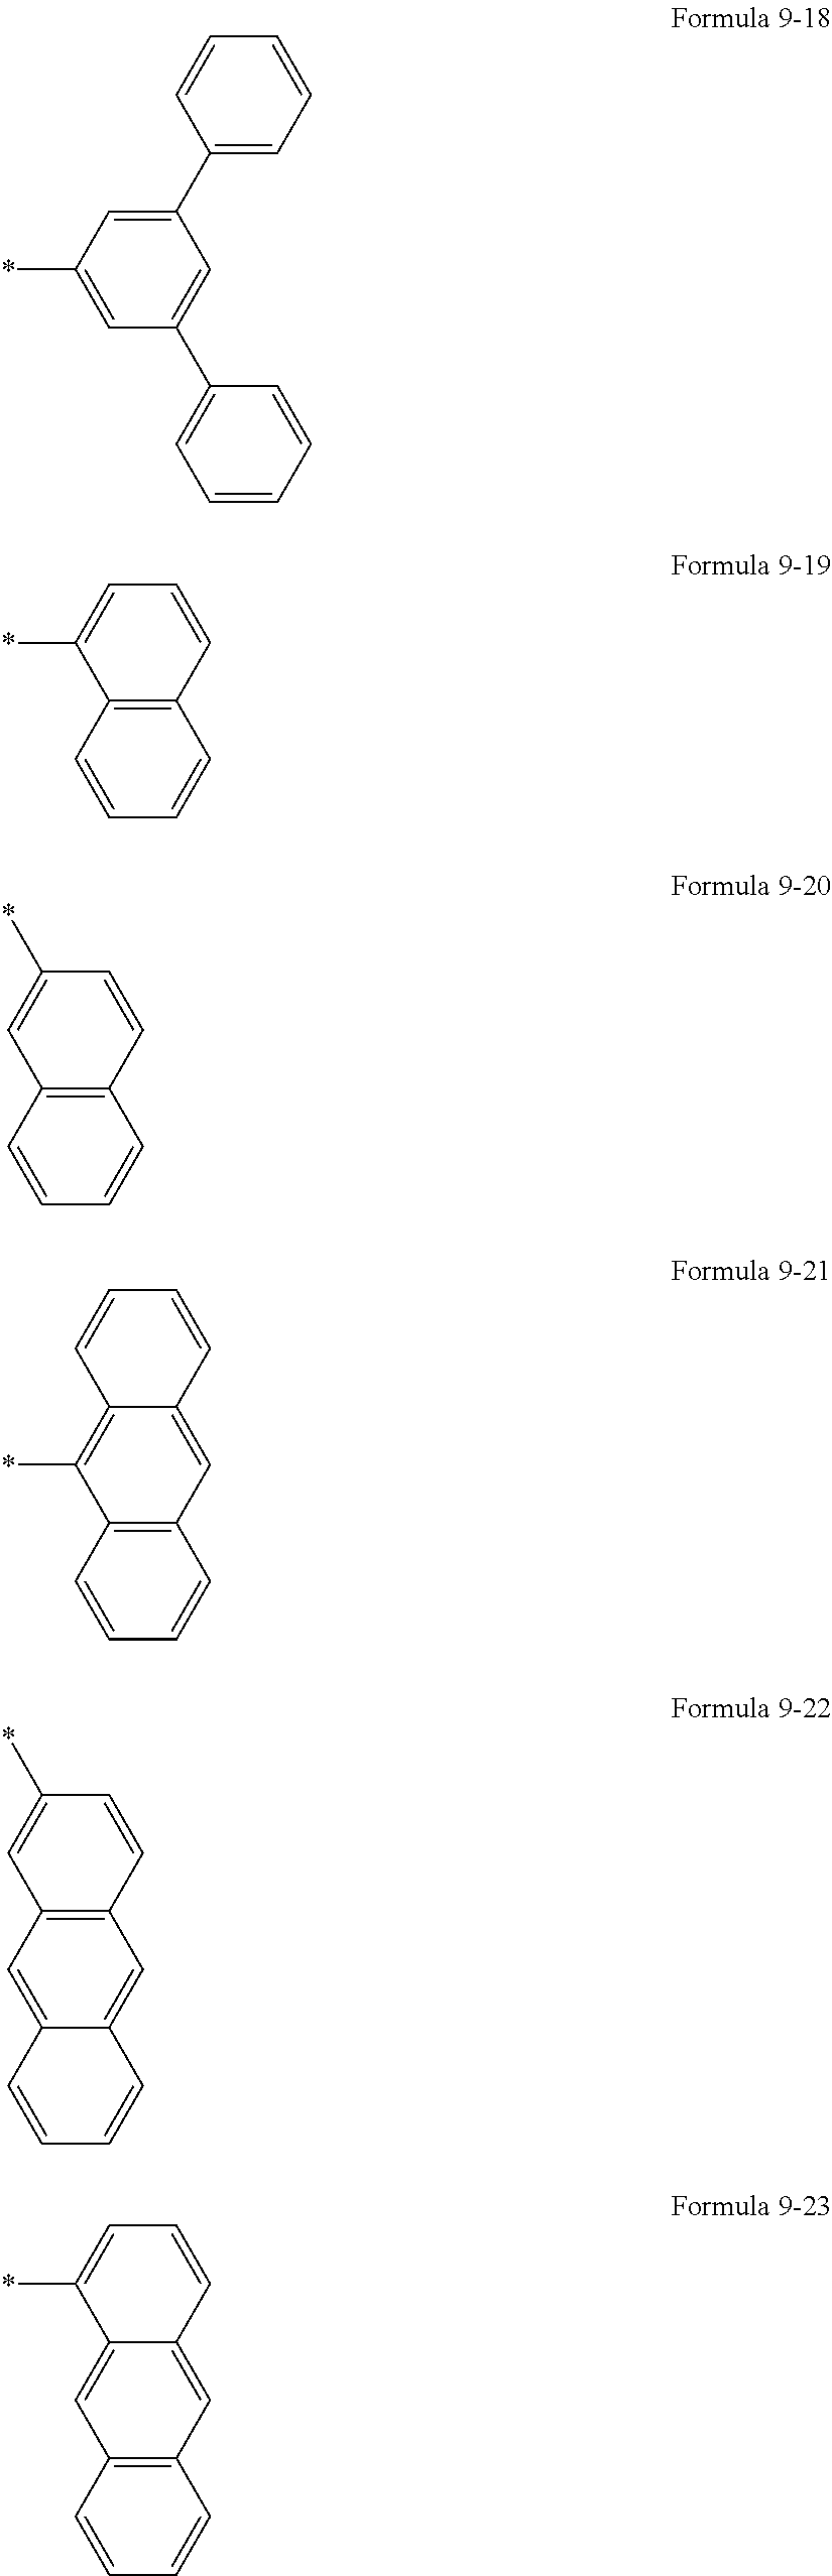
C1=C(C2=CC=CC=C2)C=C(*)C=C1C1=CC=CC=C1.C1=CC=C(*)C2=C1C=CC=C2.C1=CC(*)=CC2=C1C=CC=C2.C1=C2C(=C(*)C3=C1C=CC=C3)C=CC=C2.C1=C2C(=CC3=C1C=CC(*)=C3)C=CC=C2.C1=C2C(=CC3=C1C=CC=C3)C(*)=CC=C2
